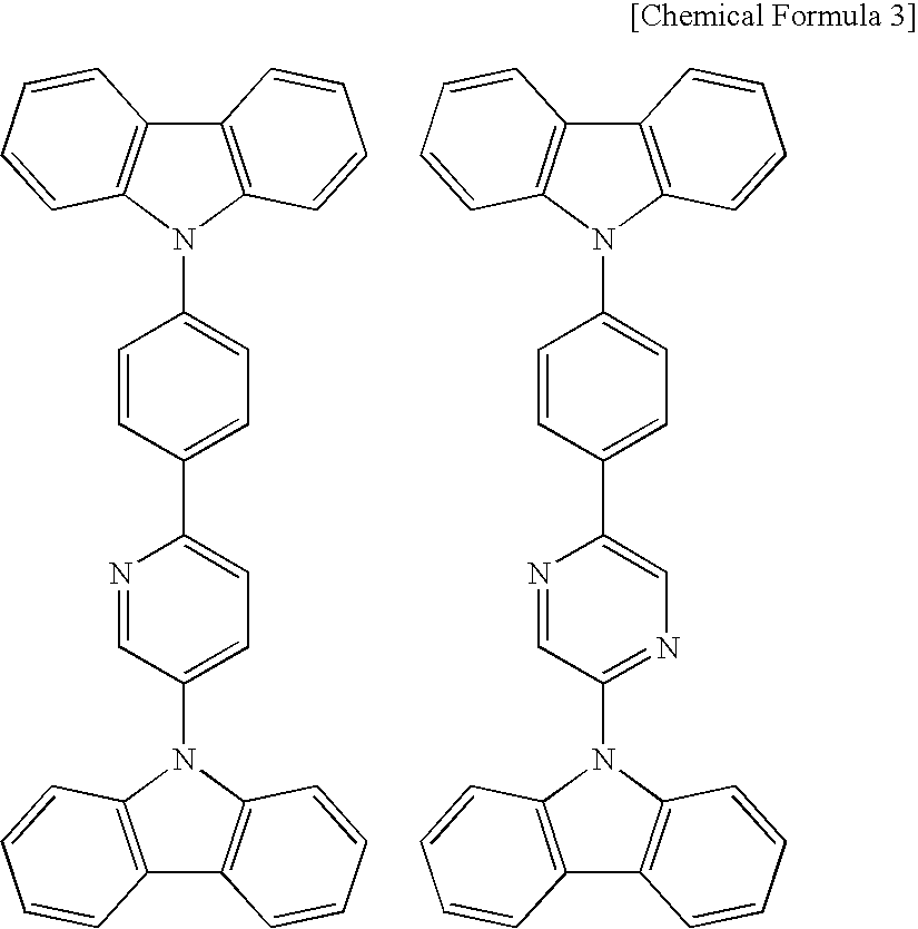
C1=CC(C2=CC=C(N3C4=C(C5=C3C=CC=C5)C=CC=C4)C=N2)=CC=C1N1C2=C(C3=C1C=CC=C3)C=CC=C2.C1=CC(C2=CN=C(N3C4=C(C5=C3C=CC=C5)C=CC=C4)C=N2)=CC=C1N1C2=C(C3=C1C=CC=C3)C=CC=C2
